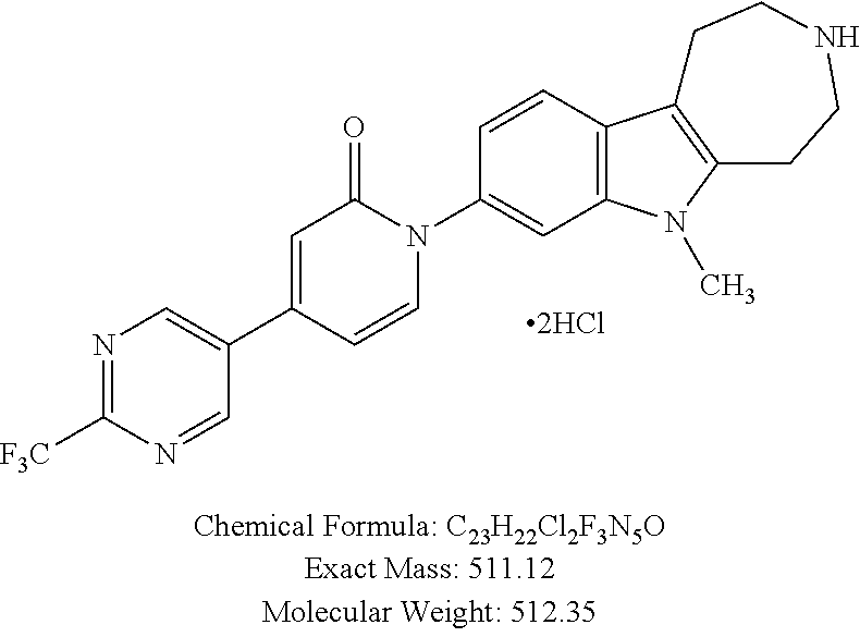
N1=C([F3C])N=CC(C2=CC(=O)N(C3=CC4=C(C=C3)C3=C(N4C)CCNCC3)C=C2)=C1
